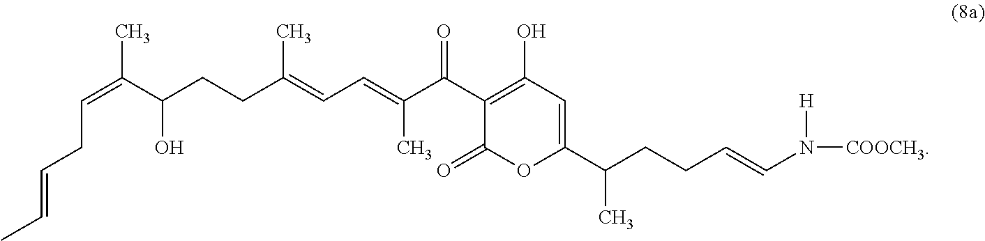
CC(=CC=C(C(C1=C(O)C=C(C(CCC=CN([H])[COOCH3])C)OC1=O)=O)C)CCC(C(=CCC=CC)C)O
